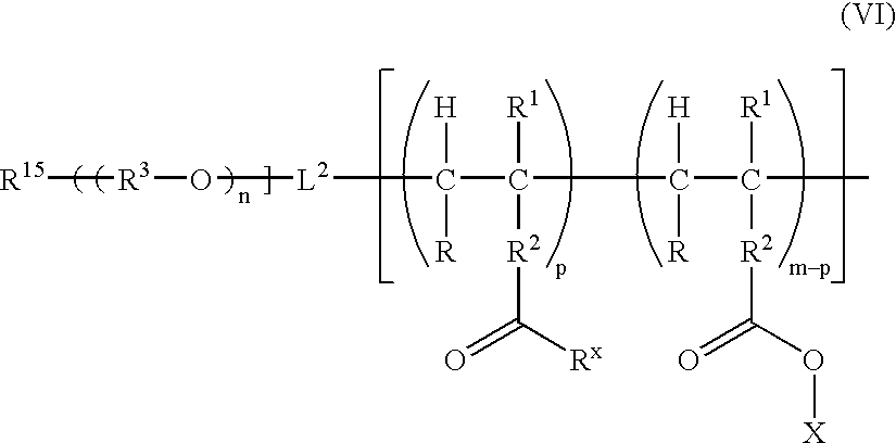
[R15][R3]O[L2]C(C(C(C([R1])([R2]C(=O)O[X])C)([H])[R])([R1])[R2]C(=O)[Rx])([H])[R]
